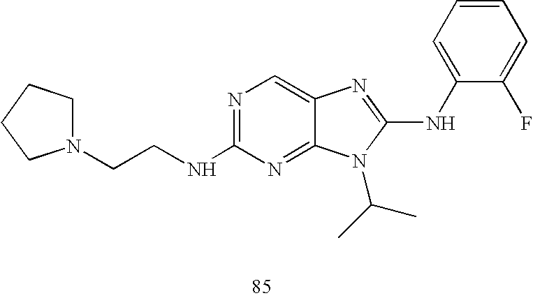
N1(CCNC2=NC=C3C(=N2)N(C(C)C)C(NC2=CC=CC=C2F)=N3)CCCC1
